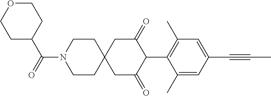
C1CN(C(=O)C2CCOCC2)CCC12CC(=O)C(C1=C(C)C=C(C#CC)C=C1C)C(=O)C2
